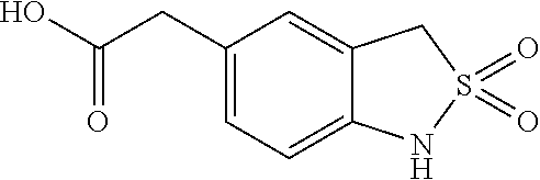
C1(CC(O)=O)=CC=C2C(=C1)CS(=O)(=O)N2
